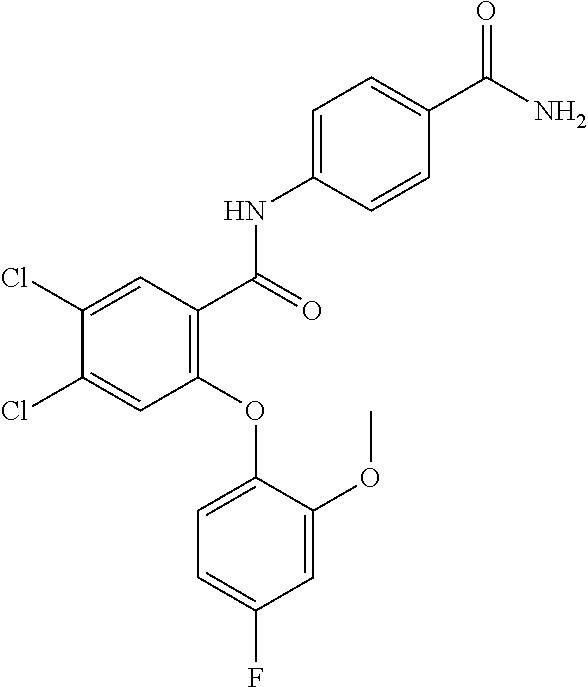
O=C(C1=CC=C(NC(=O)C2=C(OC3=CC=C(F)C=C3OC)C=C(Cl)C(Cl)=C2)C=C1)N
